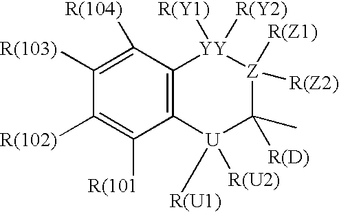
C12=C([YY]([R(Y1)])([R(Y2)])[Z]([R(Z1)])([R(Z2)])C(C)([R(D)])[U]1([R(U1)])[R(U2)])C([R(104)])=C([R(103)])C([R(102)])=C2[R(101]
